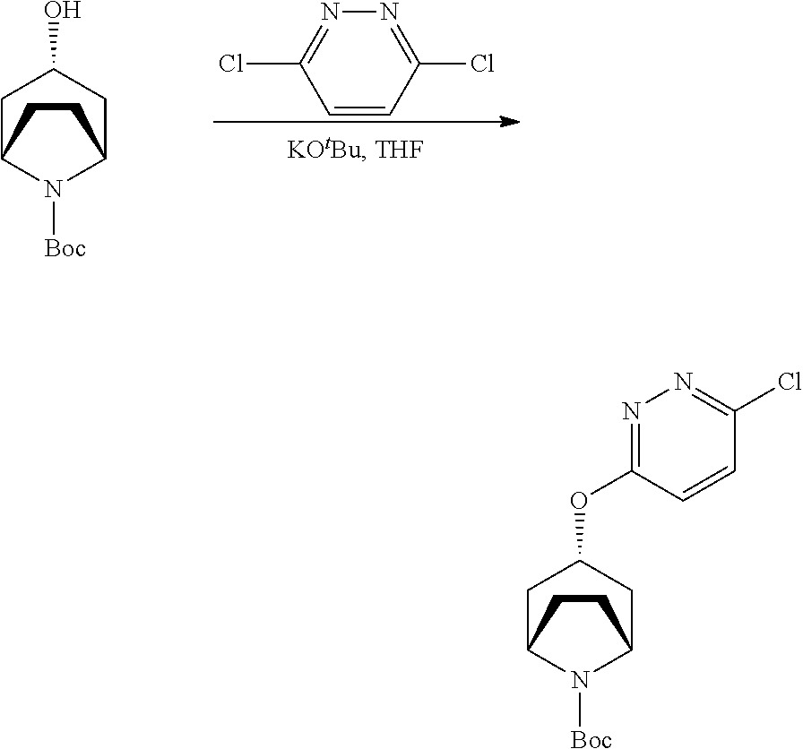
C1C2N([Boc])C(CC1OC1=NN=C(Cl)C=C1)CC2.C1C2N([Boc])C(CC1O)CC2.C1=CC(Cl)=NN=C1Cl
